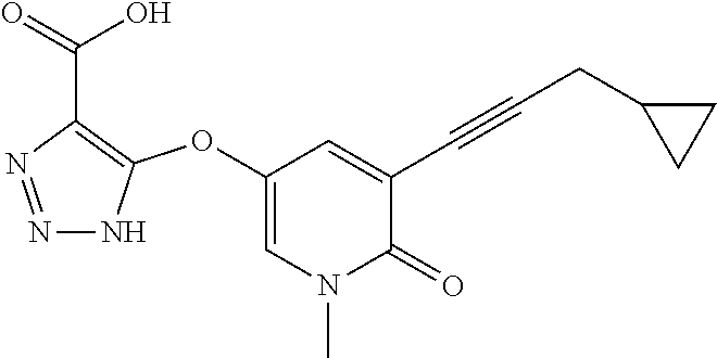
N1=NC(C(=O)O)=C(OC2=CN(C)C(=O)C(C#CCC3CC3)=C2)N1
